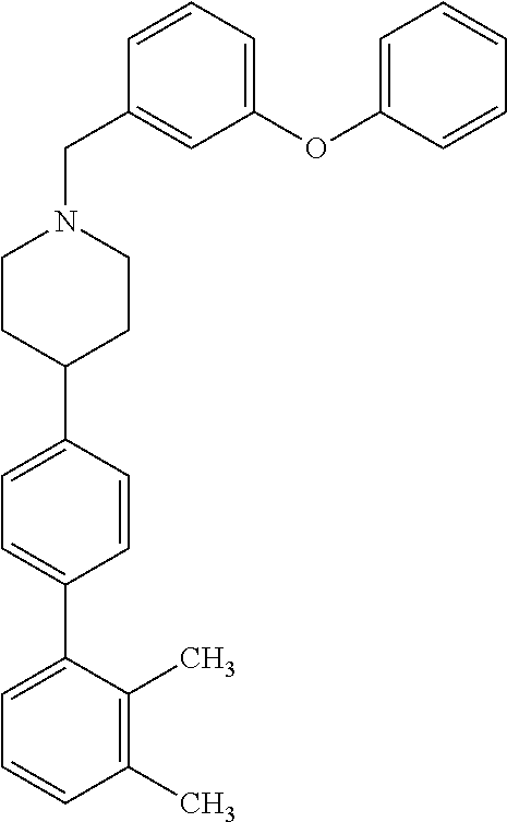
C1(C)=C(C)C(C2=CC=C(C3CCN(CC4=CC(OC5=CC=CC=C5)=CC=C4)CC3)C=C2)=CC=C1
